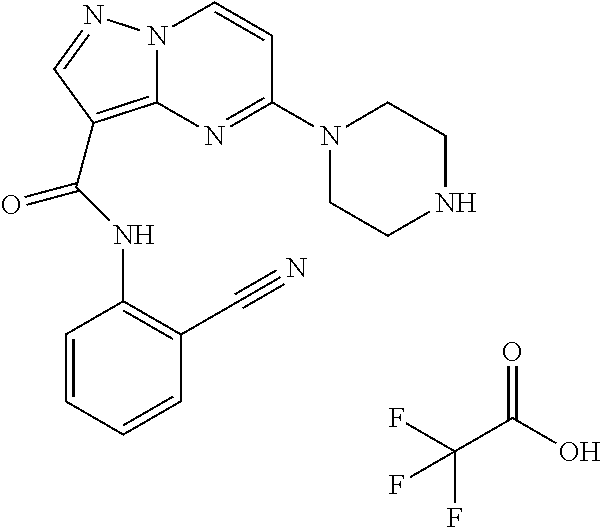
FC(C(O)=O)(F)F.N12C(=C(C(NC3=C(C#N)C=CC=C3)=O)C=N1)N=C(N1CCNCC1)C=C2
